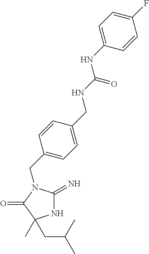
N1C(=N)N(CC2=CC=C(CNC(NC3=CC=C(F)C=C3)=O)C=C2)C(=O)C1(C)CC(C)C
